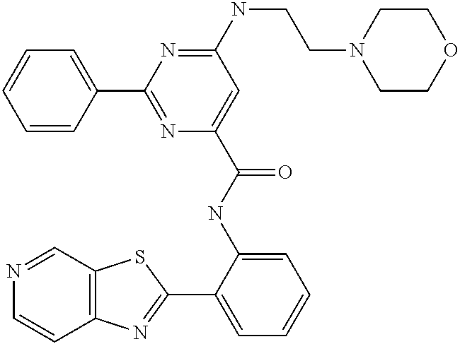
N1=CC2=C(C=C1)N=C(C1=CC=CC=C1NC(=O)C1=CC(NCCN3CCOCC3)=NC(C3=CC=CC=C3)=N1)S2
